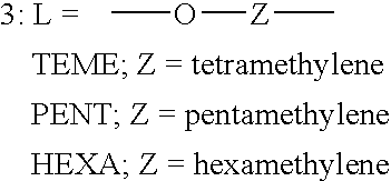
CO[Z]C
